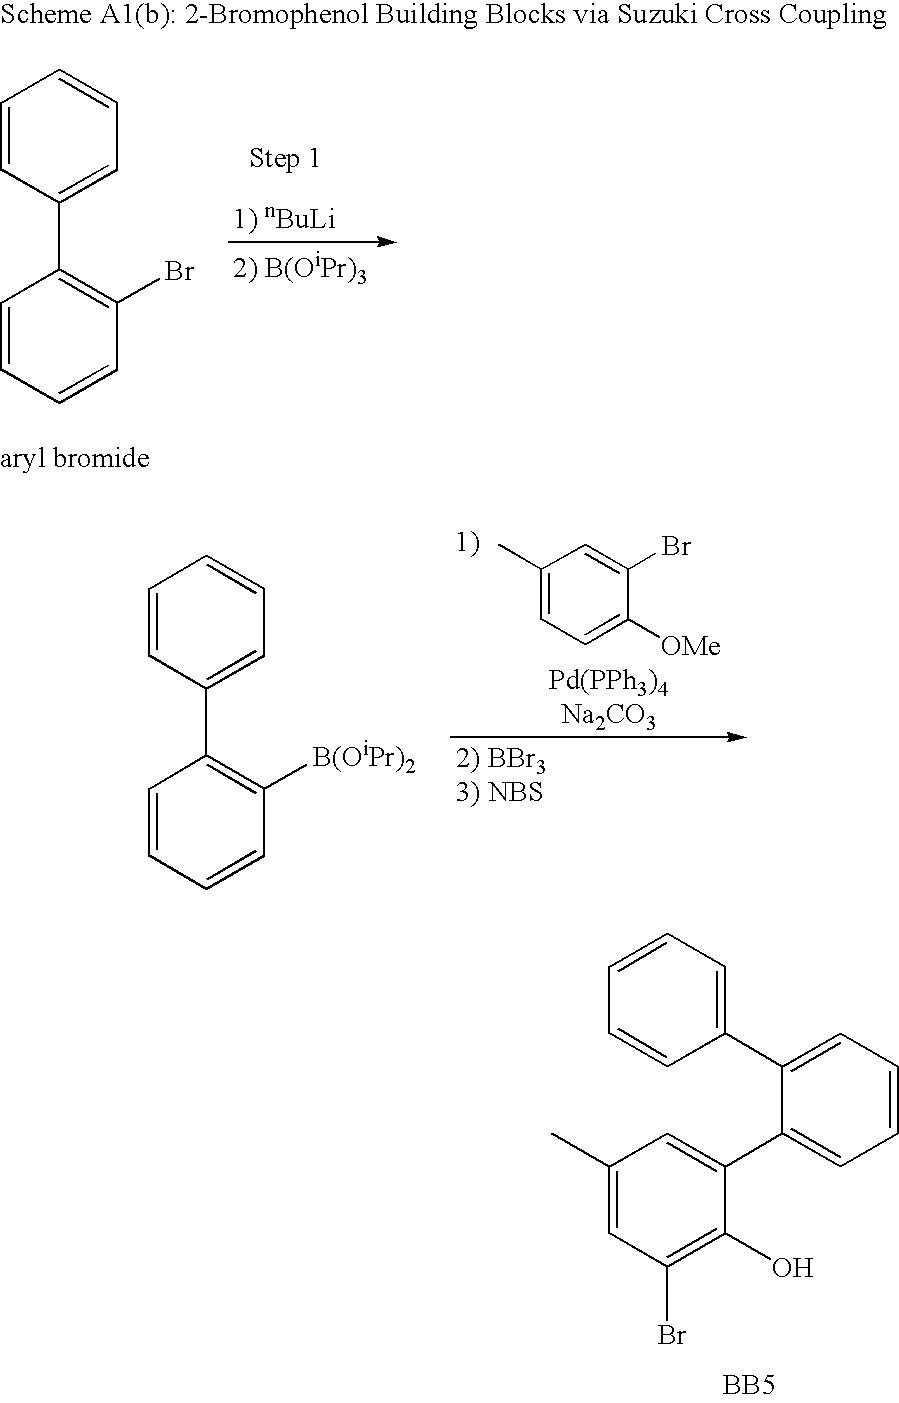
C1=CC(C2=C(Br)C=CC=C2)=CC=C1.C1=CC(C2=C([B(OiPr)2])C=CC=C2)=CC=C1.C1(C)=CC=C([OMe])C(Br)=C1.C1(C)=CC(Br)=C(O)C(C2=CC=CC=C2C2=CC=CC=C2)=C1.[BB5]
